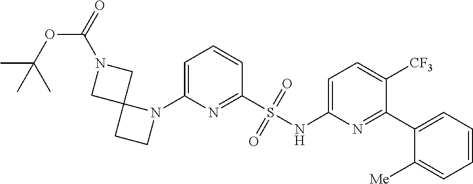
C1=C(N2C3(CC2)CN(C(=O)OC(C)(C)C)C3)N=C(S(NC2=CC=C([CF3])C(C3=CC=CC=C3[Me])=N2)(=O)=O)C=C1
